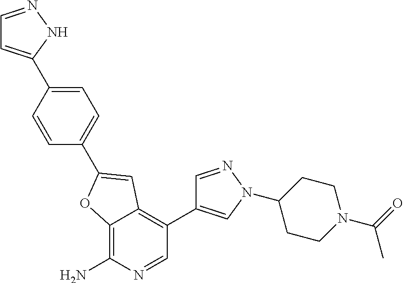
C12=C(N)N=CC(C3=CN(C4CCN(C(C)=O)CC4)N=C3)=C1C=C(C1=CC=C(C3=CC=NN3)C=C1)O2
